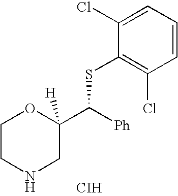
C1CNCC(C(SC2=C(Cl)C=CC=C2Cl)[Ph])([H])O1.[CIH]
